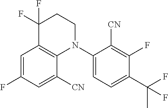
C1=C(F)C=C([CN])C2=C1C(F)(F)CCN2C1=CC=C(C(F)(C)F)C(F)=C1[CN]
